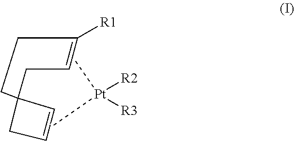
C1C([R1])=CCC2(C=CC2)C1.C[Pt](C)([R2])[R3]
